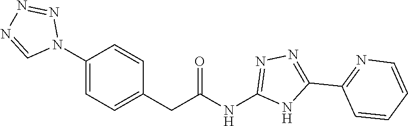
C1(CC(NC2=NN=C(C3=NC=CC=C3)N2)=O)=CC=C(N2N=NN=C2)C=C1
